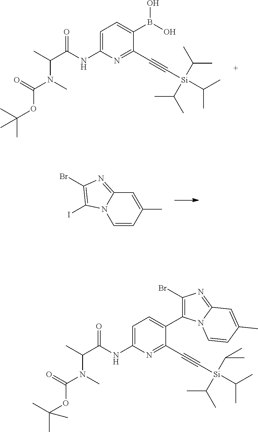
C1=C(NC(=O)C(C)N(C)C(=O)OC(C)(C)C)N=C(C#C[Si](C(C)C)(C(C)C)C(C)C)C(B(O)O)=C1.C1(C)=CC2=NC(Br)=C(I)N2C=C1.C1=C(NC(=O)C(C)N(C)C(=O)OC(C)(C)C)N=C(C#C[Si](C(C)C)(C(C)C)C(C)C)C(C2=C(Br)N=C3N2C=CC(C)=C3)=C1
